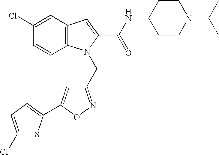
C1=C(Cl)C=CC2=C1C=C(C(NC1CCN(C(C)C)CC1)=O)N2CC1=NOC(C2=CC=C(Cl)S2)=C1
